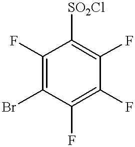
C1(F)=C(Br)C(F)=C(F)C(F)=C1[SO2Cl]
